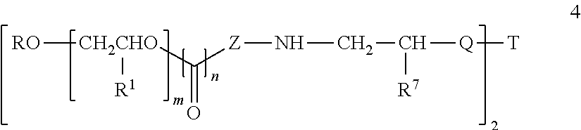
O=C([CH2CHO]([RO])[R1])[Z]NCC([Q][T])[R7]
